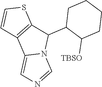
C1CC(C2C3=C(C4=CN=CN24)C=CS3)C([TBSO])CC1
